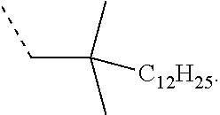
C(C(C)(C)[C12H25])C
